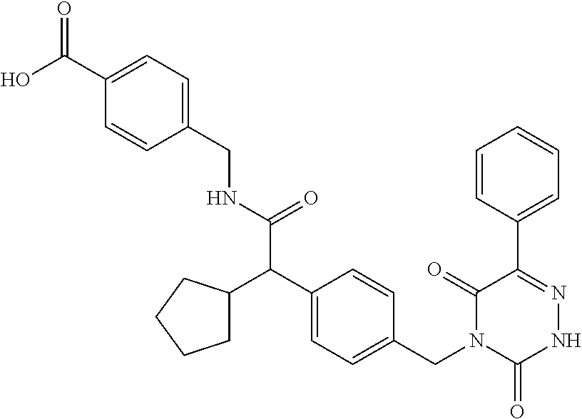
C1=CC(CNC(C(C2=CC=C(CN3C(=O)NN=C(C4=CC=CC=C4)C3=O)C=C2)C2CCCC2)=O)=CC=C1C(O)=O
